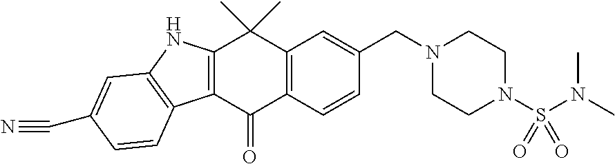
C12=C(C(=O)C3=C(C=C(CN4CCN(S(=O)(=O)N(C)C)CC4)C=C3)C1(C)C)C1=C(N2)C=C(C#N)C=C1
